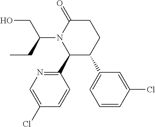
C1(C2=NC=C(Cl)C=C2)C(C2=CC=CC(Cl)=C2)CCC(=O)N1C(CC)CO
